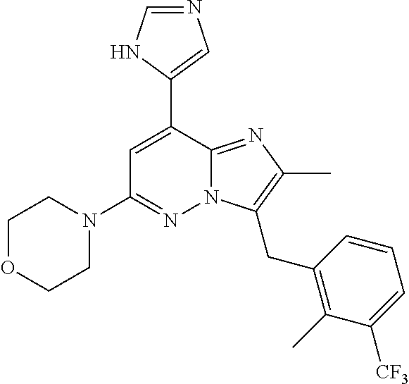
C1OCCN(C2=NN3C(=NC(C)=C3CC3=C(C)C([CF3])=CC=C3)C(C3=CN=CN3)=C2)C1
